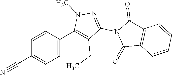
C1=CC(C2=C(CC)C(N3C(=O)C4=C(C3=O)C=CC=C4)=NN2C)=CC=C1C#N
